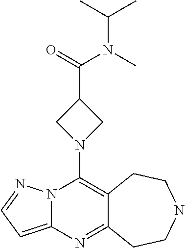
N12C(=CC=N1)N=C1C(=C2N2CC(C(N(C)C(C)C)=O)C2)CCNCC1
